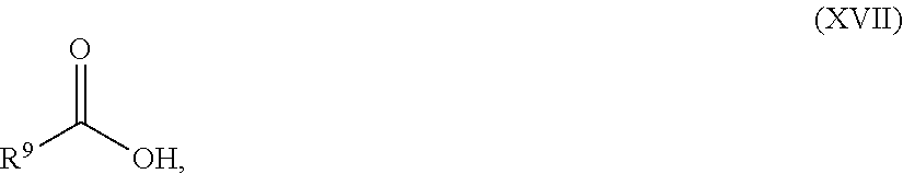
O=C([OH])[R9]
